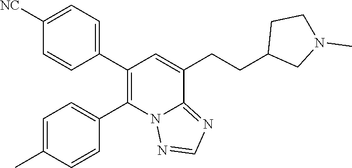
C1=C(C)C=CC(C2=C(C3=CC=C([NC])C=C3)C=C(CCC3CN(C)CC3)C3=NC=NN23)=C1
